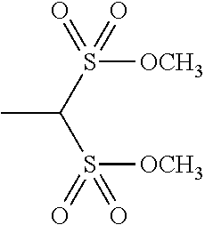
C(S(=O)(=O)[OCH3])(S(=O)([OCH3])=O)C
